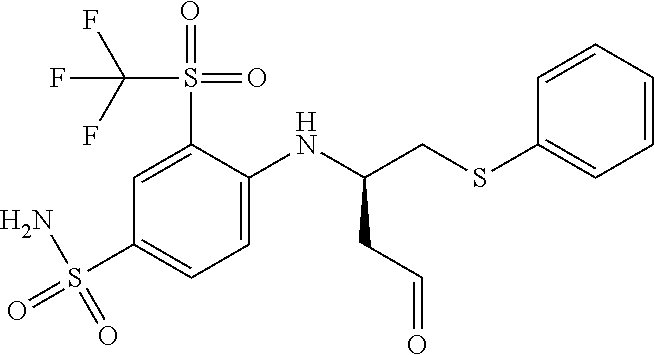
O=CCC(NC1=CC=C(S(=O)(N)=O)C=C1S(=O)(=O)C(F)(F)F)CSC1=CC=CC=C1
